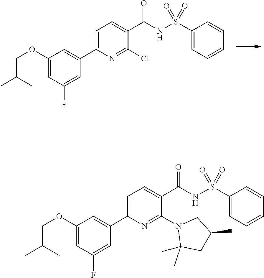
CC(C)COC1=CC(F)=CC(C2=CC=C(C(=O)NS(C3=CC=CC=C3)(=O)=O)C(Cl)=N2)=C1.CC1(C)CC(C)CN1C1=NC(C2=CC(OCC(C)C)=CC(F)=C2)=CC=C1C(=O)NS(C1=CC=CC=C1)(=O)=O
